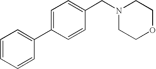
C1=CC=CC(C2=CC=C(CN3CCOCC3)C=C2)=C1
